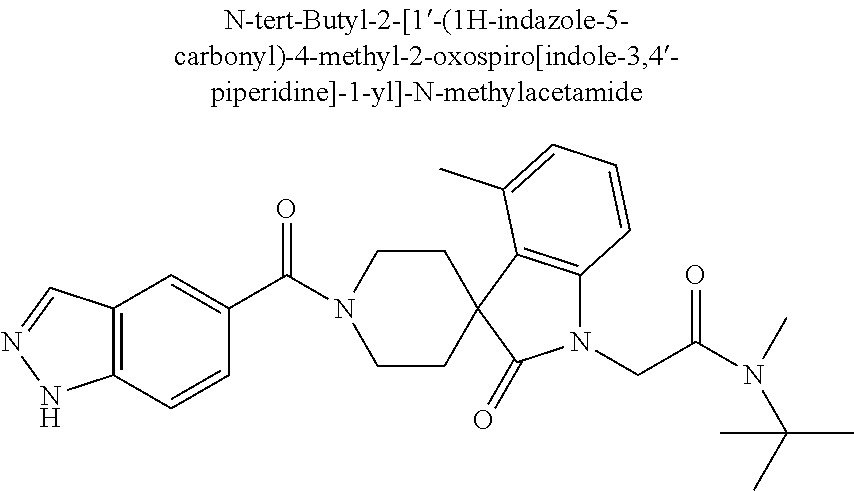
C1CC2(CCN1C(=O)C1=CC3=C(C=C1)NN=C3)C1=C(N(CC(N(C(C)(C)C)C)=O)C2=O)C=CC=C1C
